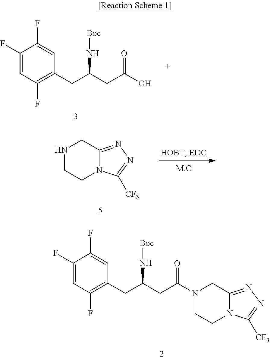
C1(F)=CC(F)=C(CC(CC(O)=O)N[Boc])C=C1F.N1CCN2C(=NN=C2[CF3])C1.C1CN2C(=NN=C2[CF3])CN1C(CC(CC1=C(F)C=C(F)C(F)=C1)N[Boc])=O
